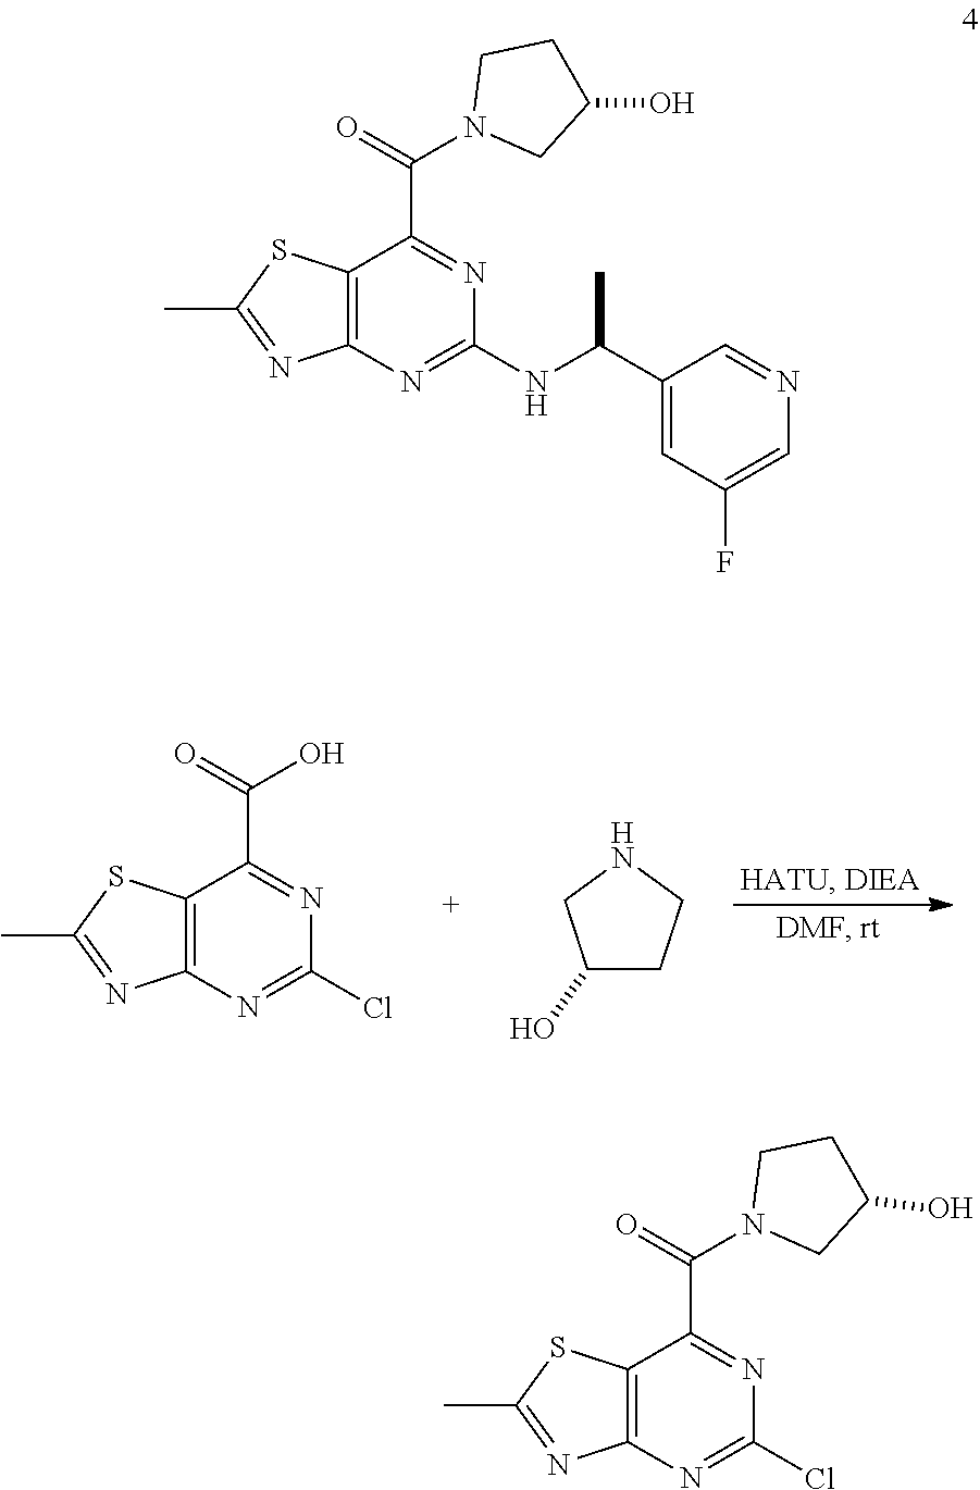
C12=C(N=C(Cl)N=C1C(=O)O)N=C(C)S2.C1(O)CCNC1.C12=C(N=C(NC(C3=CC(F)=CN=C3)C)N=C1C(=O)N1CC(O)CC1)N=C(C)S2.C12=C(N=C(Cl)N=C1C(=O)N1CC(O)CC1)N=C(C)S2
